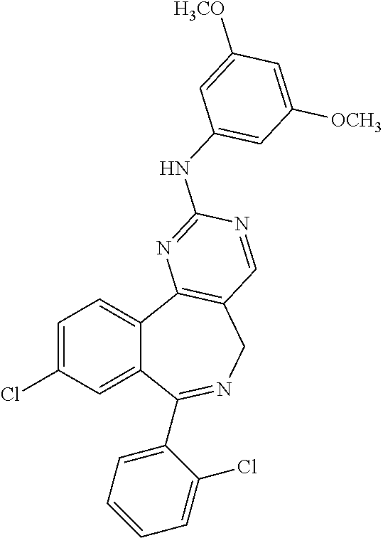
C1=C(Cl)C=C2C(=C1)C1=C(CN=C2C2=CC=CC=C2Cl)C=NC(NC2=CC([OCH3])=CC([H3CO])=C2)=N1
